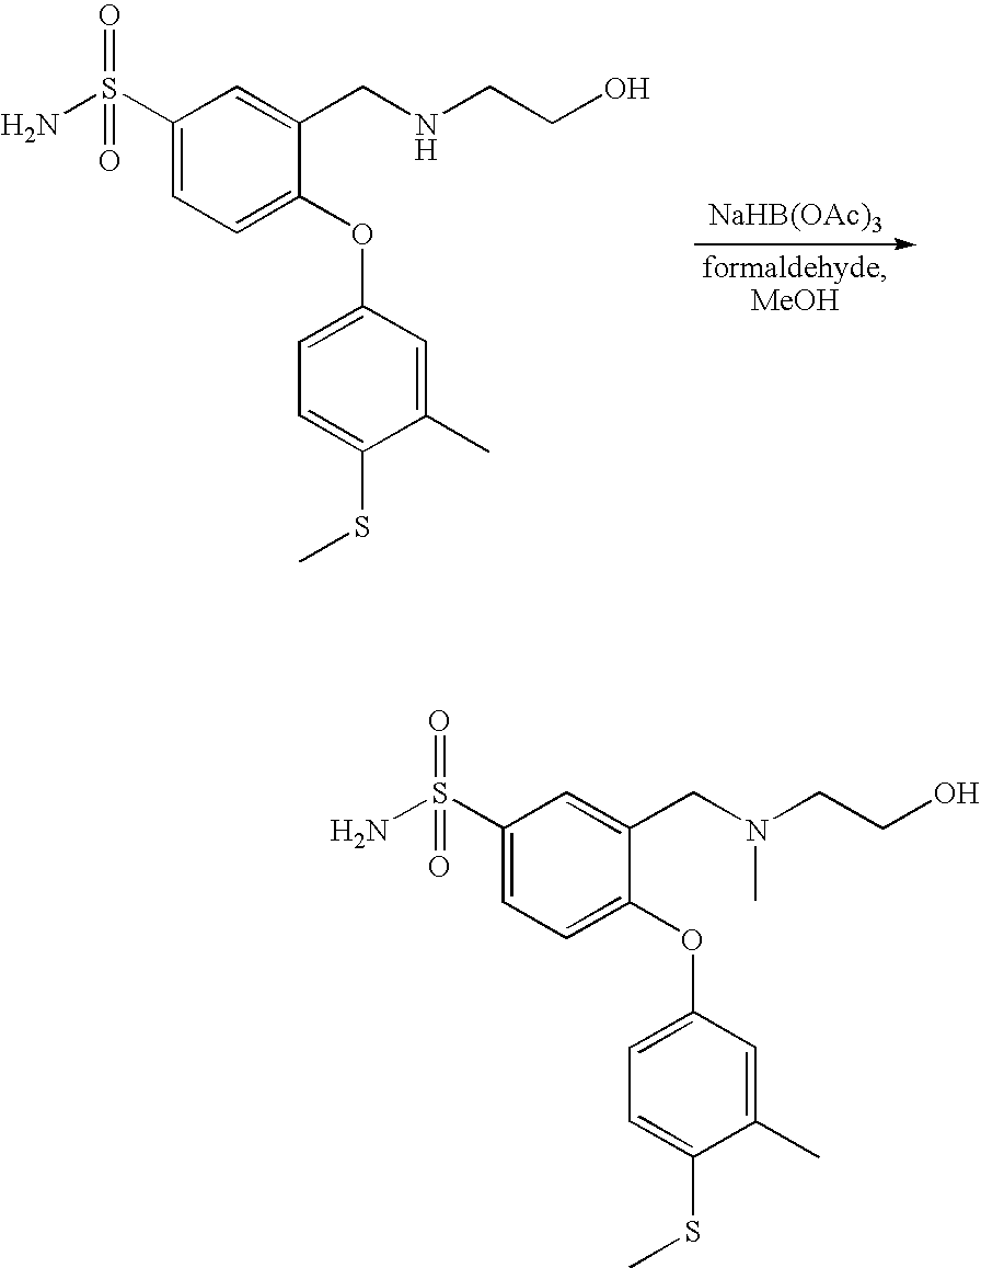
NS(C1=CC=C(OC2=CC=C(SC)C(C)=C2)C(CNCCO)=C1)(=O)=O.[NaHB(OAc)3].NS(C1=CC=C(OC2=CC=C(SC)C(C)=C2)C(CN(CCO)C)=C1)(=O)=O
